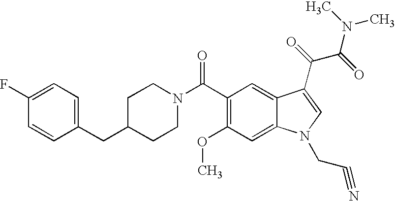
C1(F)=CC=C(CC2CCN(C(C3=C(OC)C=C4C(=C3)C(C(=O)C(=O)N(C)C)=CN4CC#N)=O)CC2)C=C1
